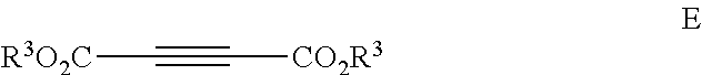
[R3O2C]C#C[CO2R3]
